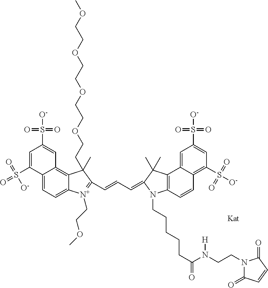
C12=CC=C3C(=C1C=C(S([O-])(=O)=O)C=C2S(=O)(=O)[O-])C(CCOCCOCCOCCOC)(C)C(C=CC=C1C(C)(C)C2=C(C=CC4=C(S([O-])(=O)=O)C=C(S([O-])(=O)=O)C=C42)N1CCCCCC(=O)N(CCN1C(=O)C=CC1=O)[H])=[N+]3CCOC
